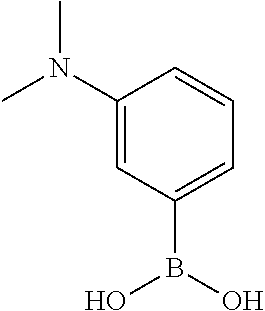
C1(N(C)C)=CC(B(O)O)=CC=C1
